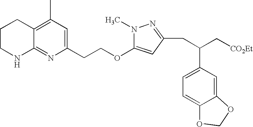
C1CNC2=NC(CCOC3=CC(CC(C[CO2Et])C4=CC=C5C(=C4)OCO5)=NN3C)=CC(C)=C2C1
